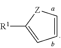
C1=C[Z]C([R1])=C1
